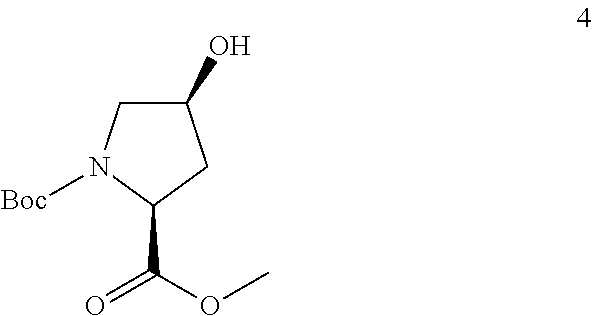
C1(O)CN([Boc])C(C(OC)=O)C1
